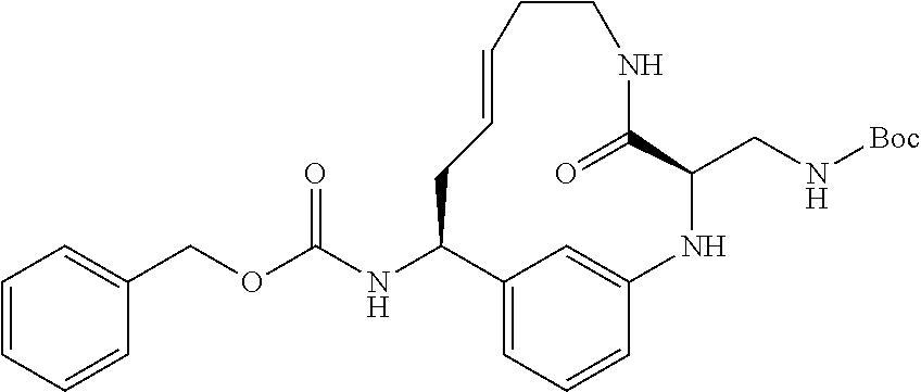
N(C1C2=CC=CC(=C2)NC(CN[Boc])C(=O)NCCC=CC1)C(OCC1=CC=CC=C1)=O
